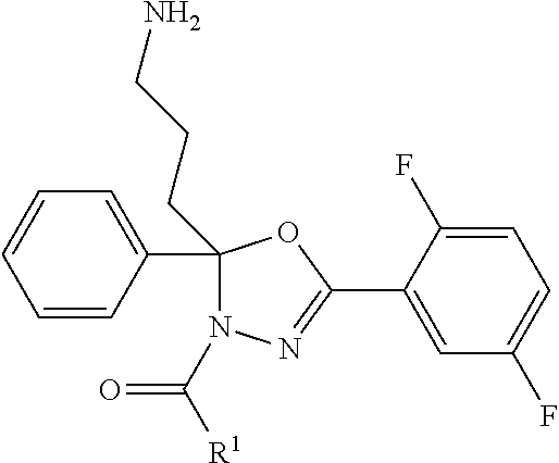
C1=C(C2(CCCN)N(C([R1])=O)N=C(C3=CC(F)=CC=C3F)O2)C=CC=C1
